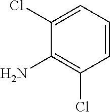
C1=CC=C(Cl)C(N)=C1Cl
